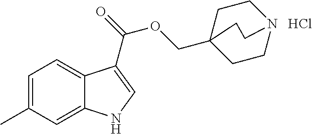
C1=C(C)C=C2C(=C1)C(C(=O)OCC13CCN(CC1)CC3)=CN2.Cl
